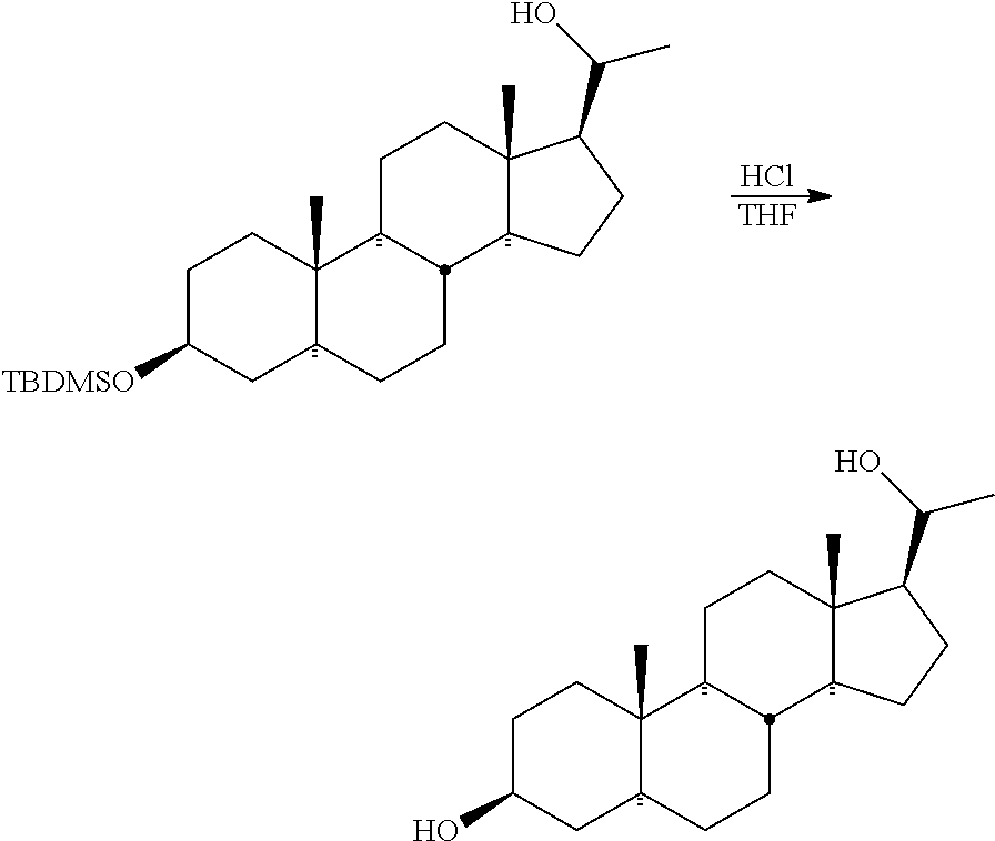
C1C(O)CC2C(C)(C1)C1CCC3(C)C(C(O)C)CCC3C1CC2.C1C([TBDMSO])CC2C(C)(C1)C1CCC3(C)C(C(O)C)CCC3C1CC2.Cl.[THF]
